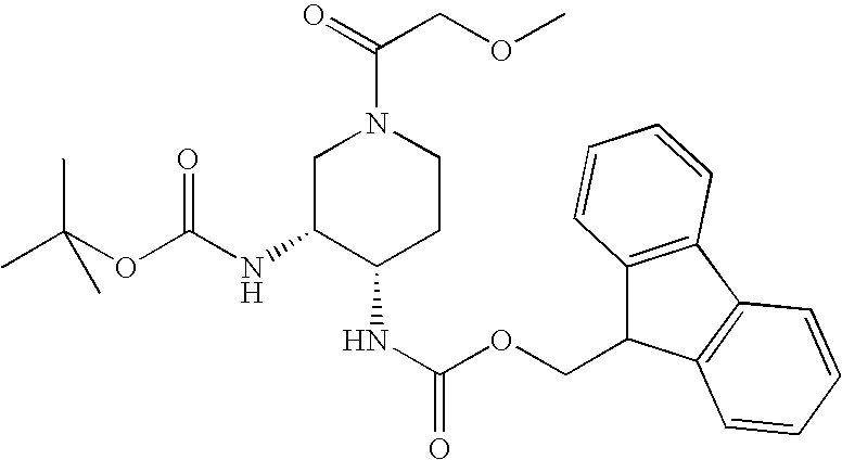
C1C(NC(OC(C)(C)C)=O)C(NC(=O)OCC2C3=C(C4=C2C=CC=C4)C=CC=C3)CCN1C(=O)COC
